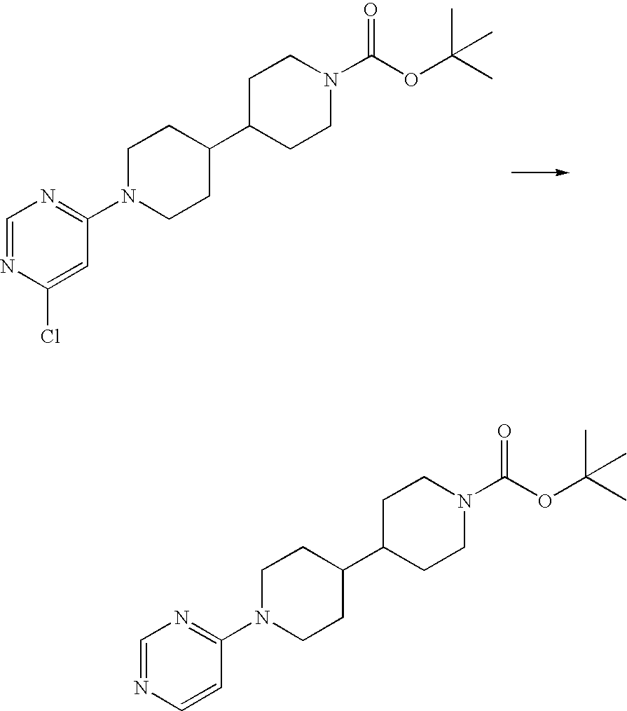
C1=NC(Cl)=CC(N2CCC(C3CCN(C(OC(C)(C)C)=O)CC3)CC2)=N1.C1=NC=CC(N2CCC(C3CCN(C(OC(C)(C)C)=O)CC3)CC2)=N1
